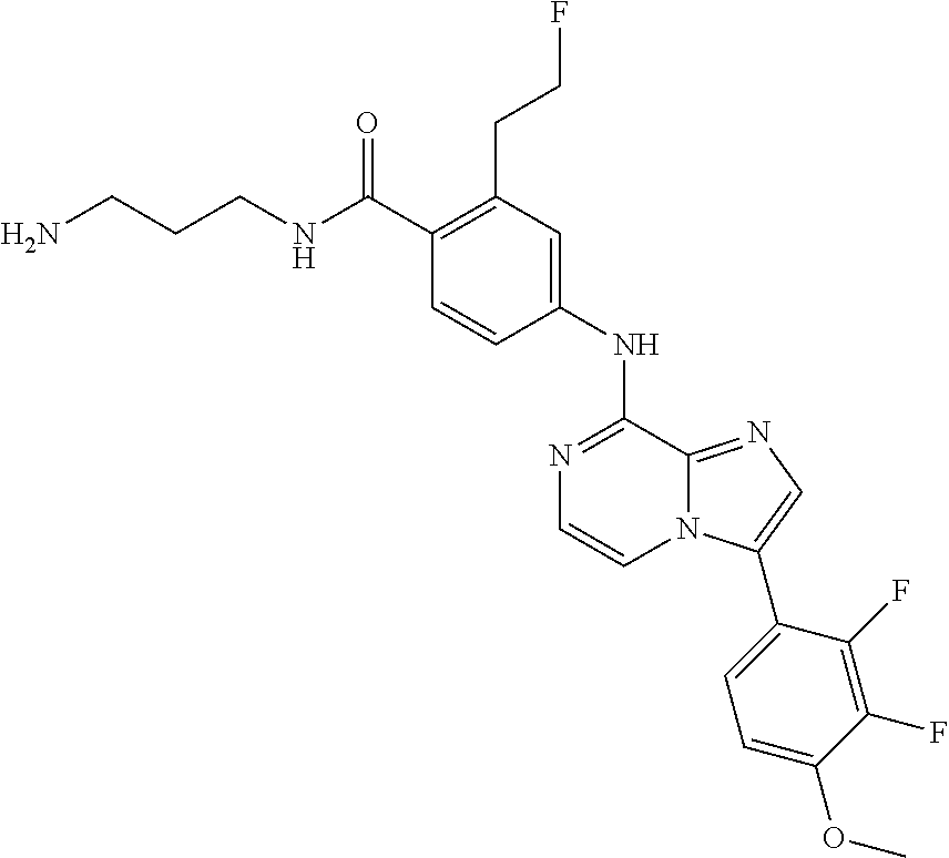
C1=CC(NC2=NC=CN3C2=NC=C3C2=CC=C(OC)C(F)=C2F)=CC(CCF)=C1C(NCCCN)=O
